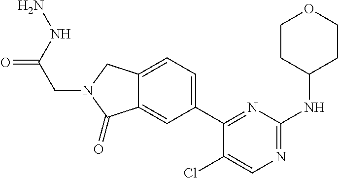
C1CC(NC2=NC=C(Cl)C(C3=CC=C4C(=C3)C(=O)N(CC(=O)NN)C4)=N2)CCO1
